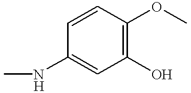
C1(O)=C(OC)C=CC(NC)=C1
